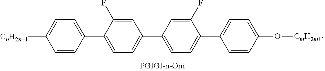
[CnH2n+1]C1=CC=C(C2=CC=C(C3=CC=C(C4=CC=C(O[CmH2m+1])C=C4)C(F)=C3)C=C2F)C=C1
